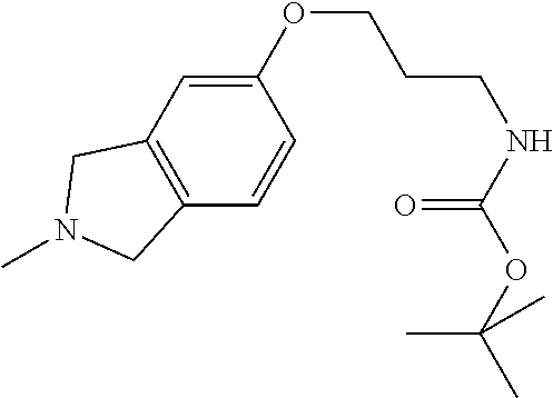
C1(OCCCNC(OC(C)(C)C)=O)=CC2=C(C=C1)CN(C)C2
